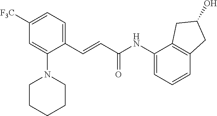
C1(NC(C=CC2=CC=C([F3C])C=C2N2CCCCC2)=O)=CC=CC2=C1CC(O)C2
